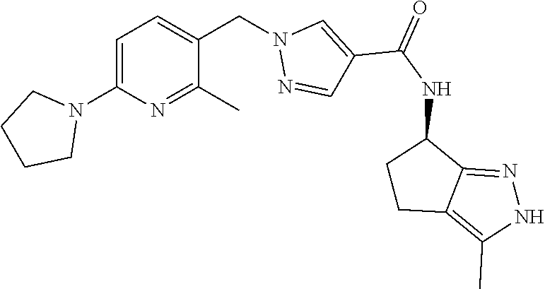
C1=C(N2CCCC2)N=C(C)C(CN2N=CC(C(NC3CCC4=C(C)NN=C34)=O)=C2)=C1
